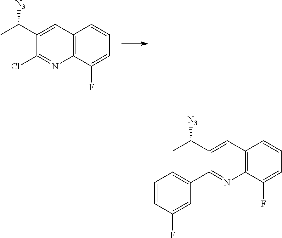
[N3]C(C1=CC2=C(N=C1C1=CC=CC(F)=C1)C(F)=CC=C2)C.[N3]C(C1=CC2=C(N=C1Cl)C(F)=CC=C2)C
